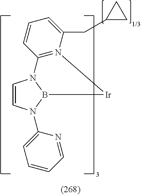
C1=CN(C2=CC=CC=N2)B2N1C1=N(C(CC3CC3)=CC=C1)[Ir]2
